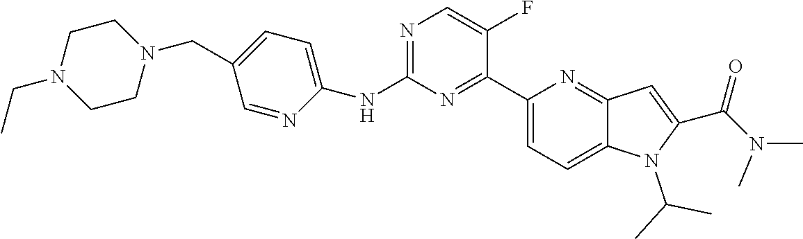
C1(CN2CCN(CC)CC2)=CC=C(NC2=NC=C(F)C(C3=CC=C4C(=N3)C=C(C(N(C)C)=O)N4C(C)C)=N2)N=C1
